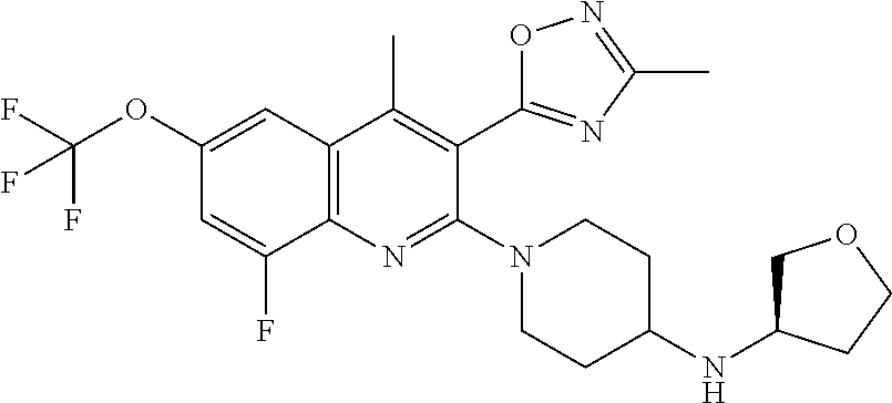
C1(OC(F)(F)F)=CC2=C(N=C(N3CCC(NC4COCC4)CC3)C(C3=NC(C)=NO3)=C2C)C(F)=C1
